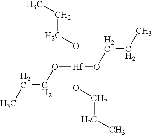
CCCO[Hf](OCCC)(OCCC)OCCC
